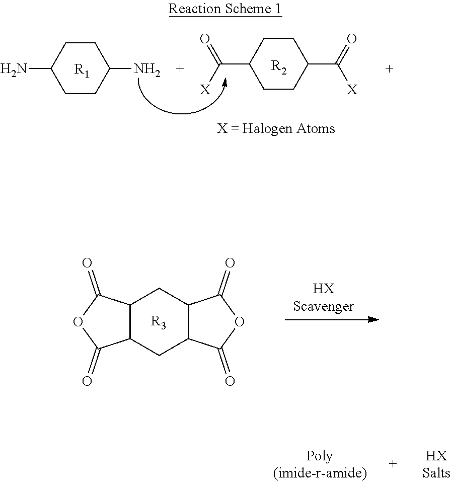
C1(N)CCC(N)CC1.C1(C(=O)[X])CCC(C([X])=O)CC1.[X = Halogen Atoms].[R1].[R2].C12C(CC3C(C1)C(=O)OC3=O)C(=O)OC2=O.[R3]
